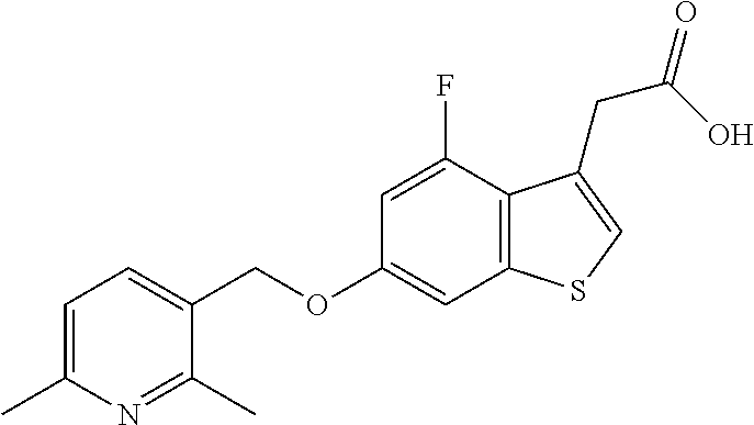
C1=C(C)N=C(C)C(COC2=CC3=C(C(F)=C2)C(CC(=O)O)=CS3)=C1
